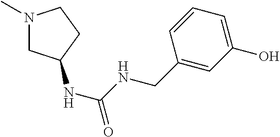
N1(C)CC(NC(=O)NCC2=CC(O)=CC=C2)CC1
